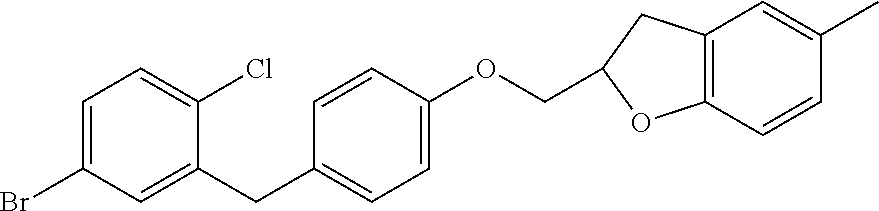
C1(Br)=CC=C(Cl)C(CC2=CC=C(OCC3CC4=C(C=CC(C)=C4)O3)C=C2)=C1
